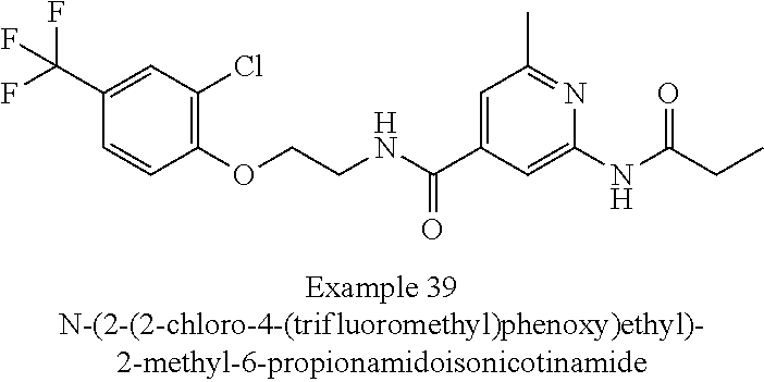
C1(C(F)(F)F)=CC(Cl)=C(OCCNC(C2=CC(C)=NC(NC(=O)CC)=C2)=O)C=C1
